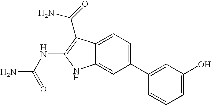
C1(C2=CC(O)=CC=C2)=CC=C2C(=C1)NC(NC(N)=O)=C2C(N)=O
